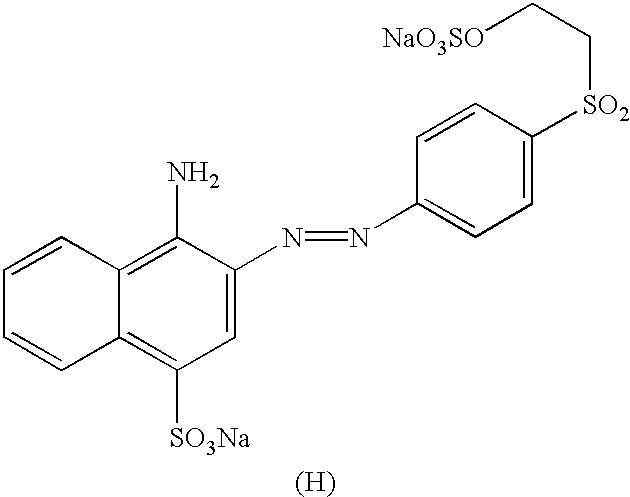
[(H)].C12=C([SO3Na])C=C(N=NC3=CC=C([SO2]CC[NaO3SO])C=C3)C(N)=C1C=CC=C2
